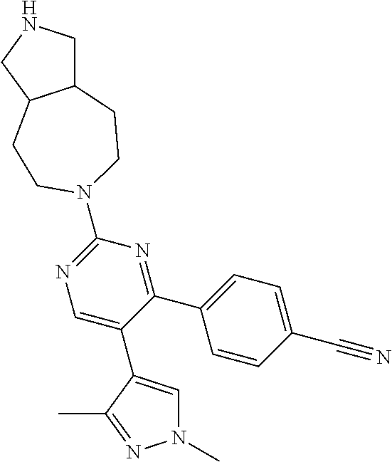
C1=C(C2=CN(C)N=C2C)C(C2=CC=C(C#N)C=C2)=NC(N2CCC3C(CNC3)CC2)=N1
